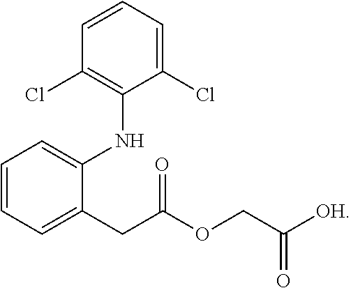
C1(Cl)=C(NC2=CC=CC=C2CC(OCC([OH])=O)=O)C(Cl)=CC=C1
